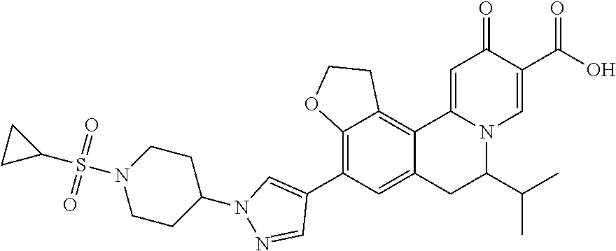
C12=C(C3=CN(C4CCN(S(=O)(=O)C5CC5)CC4)N=C3)C=C3C(=C1CCO2)C1=CC(=O)C(C(=O)O)=CN1C(C(C)C)C3
